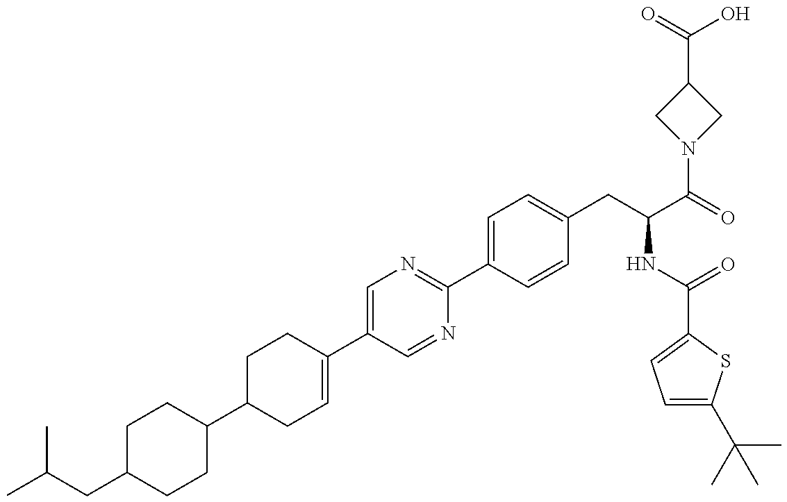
CC(CC1CCC(C2CC=C(C3=CN=C(C4=CC=C(CC(C(=O)N5CC(C(=O)O)C5)NC(=O)C5=CC=C(C(C)(C)C)S5)C=C4)N=C3)CC2)CC1)C
